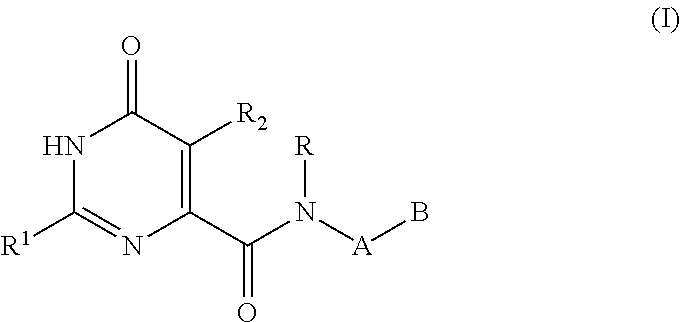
N1C([R1])=NC(C(N([A]B)[R])=O)=C([R2])C1=O
